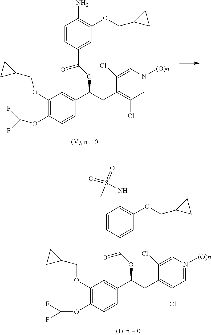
C1(OCC2CC2)=C(OC(F)F)C=CC(C(OC(C2=CC(OCC3CC3)=C(N)C=C2)=O)CC2=C(Cl)C=N([(O)n])C=C2Cl)=C1.C1(OCC2CC2)=C(OC(F)F)C=CC(C(CC2=C(Cl)C=N([(O)n])C=C2Cl)OC(C2=CC(OCC3CC3)=C(NS(=O)(=O)C)C=C2)=O)=C1
